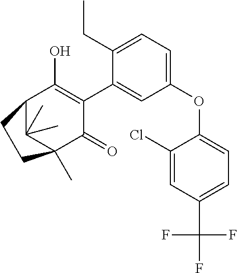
C1(OC2=CC=C(C(F)(F)F)C=C2Cl)=CC=C(CC)C(C2=C(O)C3C(C)(C)C(C)(C2=O)CC3)=C1
